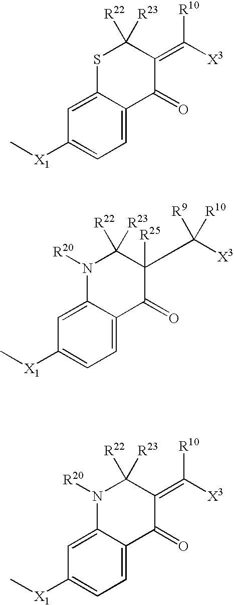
C1=C2C(=CC=C1[X1]C)C(=O)C([R25])(C([X3])([R9])[R10])C([R22])([R23])N2[R20].C1=C2C(=CC=C1[X1]C)C(=O)C(=C([X3])[R10])C([R22])([R23])N2[R20].C1=C2C(=CC=C1[X1]C)C(=O)C(=C([X3])[R10])C([R22])([R23])S2
